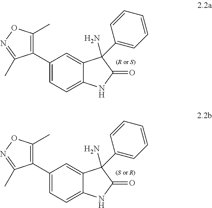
C1(C2=C(C)ON=C2C)=CC=C2C(=C1)C(N)(C1=CC=CC=C1)C(=O)N2.C1(C2=C(C)ON=C2C)=CC=C2C(=C1)C(N)(C1=CC=CC=C1)C(=O)N2
